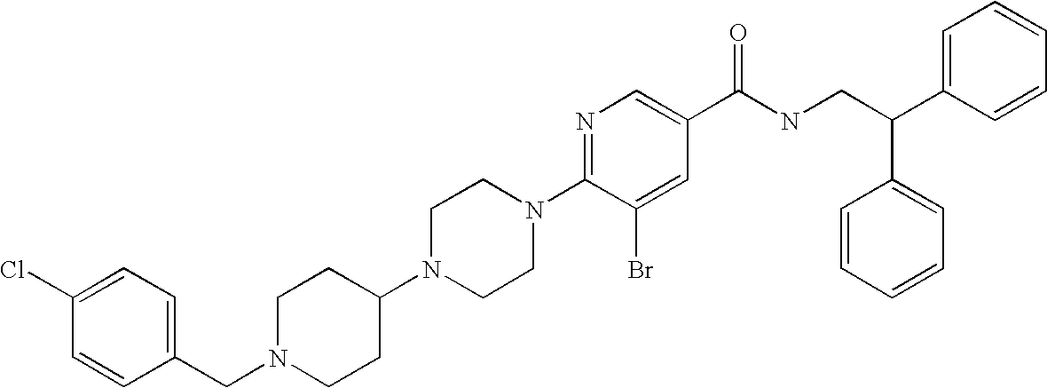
C(N1CCC(N2CCN(C3=NC=C(C(NCC(C4=CC=CC=C4)C4=CC=CC=C4)=O)C=C3Br)CC2)CC1)C1=CC=C(Cl)C=C1
